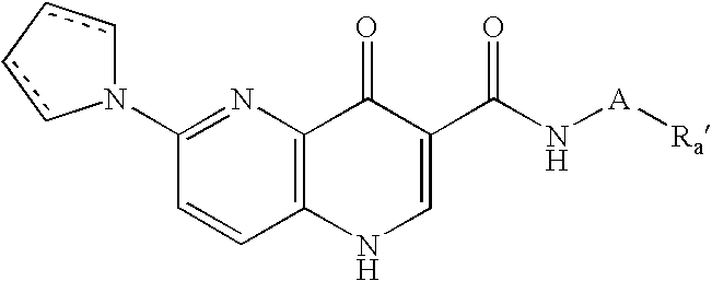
N1(C2=NC3=C(C=C2)NC=C(C(N[A][Ra])=O)C3=O)cc-cc1
